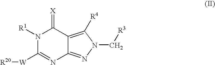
N1([R1])C([W][R20])=NC2=NN(C[R3])C([R4])=C2C1=[X]
